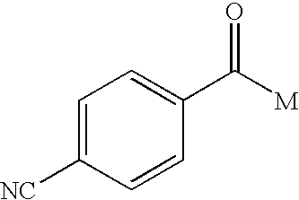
C1=C([NC])C=CC(C([M])=O)=C1
